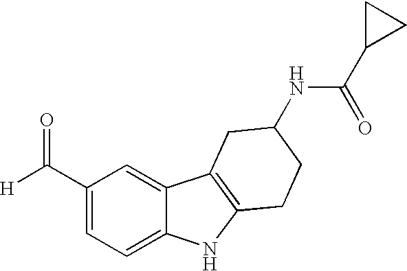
C1(C([H])=O)=CC=C2C(=C1)C1=C(N2)CCC(NC(C2CC2)=O)C1
